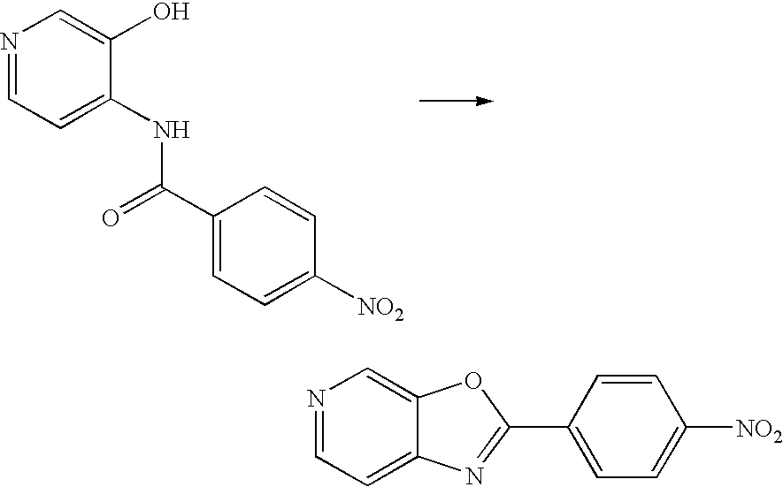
N1=CC=C(NC(C2=CC=C([NO2])C=C2)=O)C(O)=C1.N1=CC=C2C(=C1)OC(C1=CC=C([NO2])C=C1)=N2
